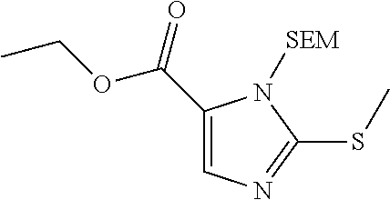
C1(C(=O)OCC)=CN=C(SC)N1[SEM]
